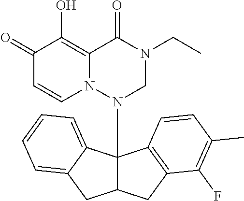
C1(=O)C=CN2C(=C1O)C(=O)N(CC)CN2C12C(CC3=C1C=CC(C)=C3F)CC1=CC=CC=C21
